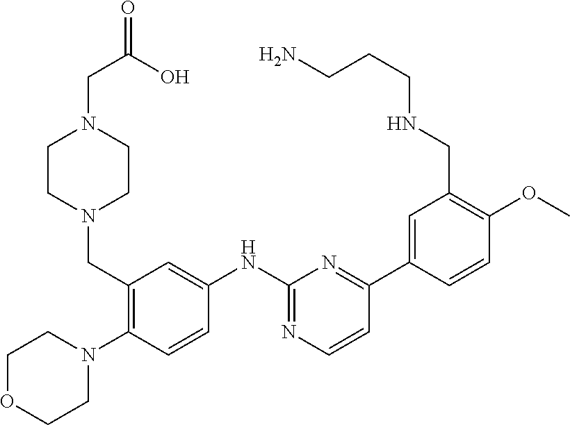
C1(CN2CCN(CC(O)=O)CC2)=C(N2CCOCC2)C=CC(NC2=NC=CC(C3=CC(CNCCCN)=C(OC)C=C3)=N2)=C1
